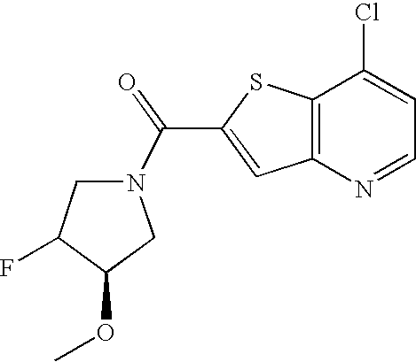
C1(C(=O)N2CC(F)C(OC)C2)=CC2=C(S1)C(Cl)=CC=N2
